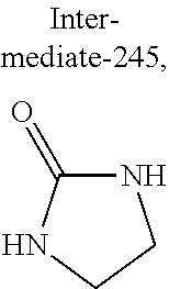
N1C(=O)NCC1
